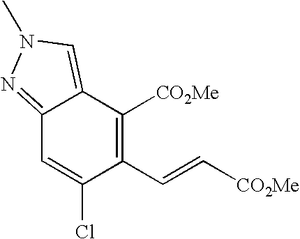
C1=C(Cl)C(C=C[CO2Me])=C([CO2Me])C2=CN(C)N=C12
